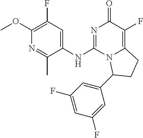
C1(OC)=C(F)C=C(NC2=NC(=O)C(F)=C3N2C(C2=CC(F)=CC(F)=C2)CC3)C(C)=N1
